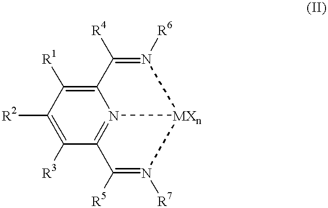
C12=N3C(=C([R1])C([R2])=C1[R3])C([R4])=N([R6])[MXn]3N([R7])=C2[R5]
